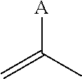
[A]C(=C)C
